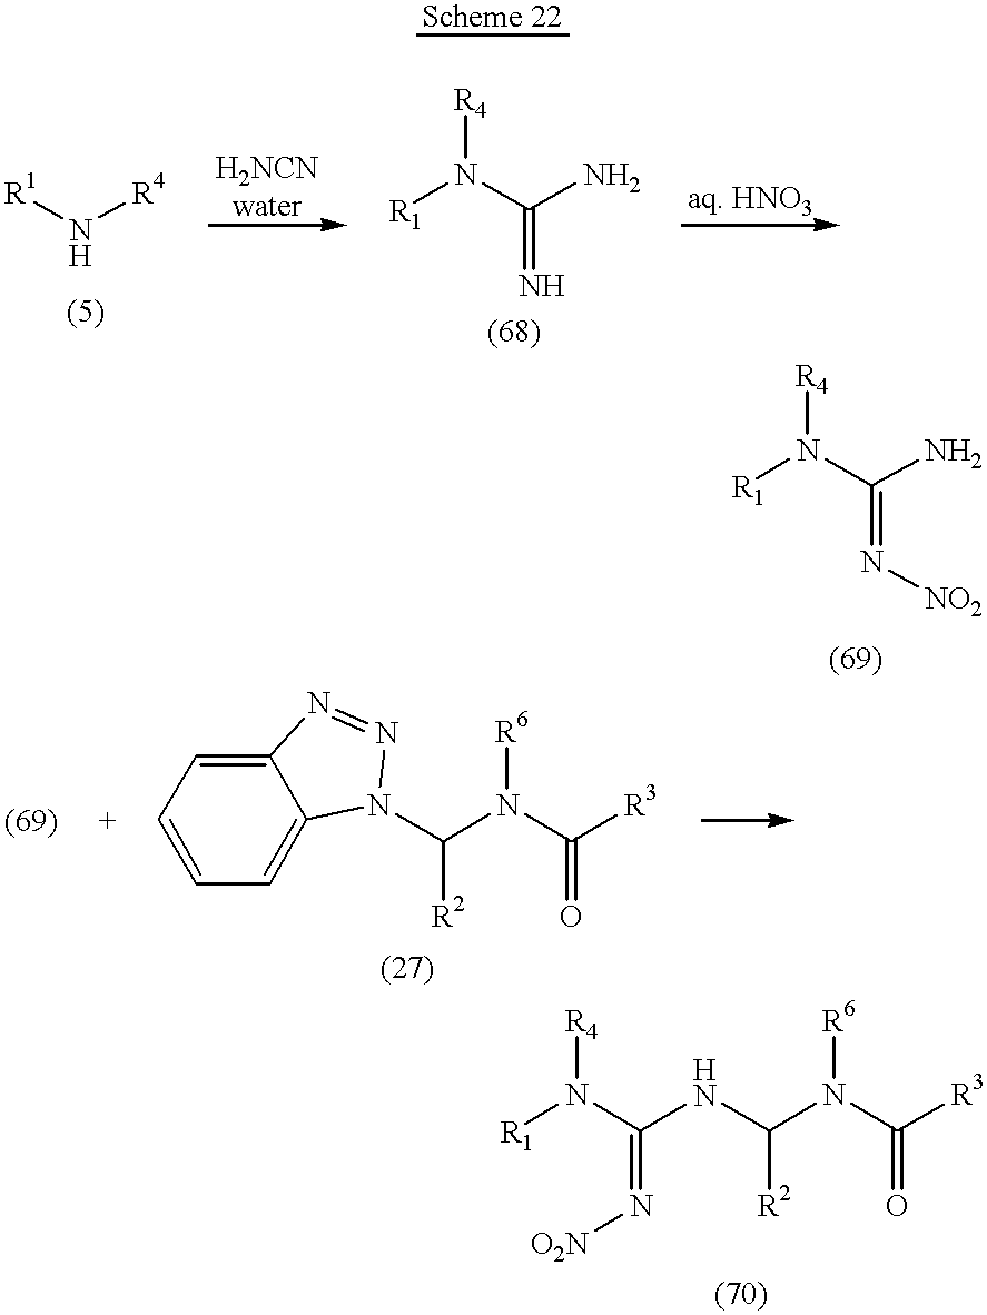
[R1]N[R4].[R1]N(C(N)=N)[R4].[R1]N(C(N)=N[NO2])[R4].C1=CC=C2C(=C1)N=NN2C(N(C([R3])=O)[R6])[R2].[R1]N(C(=N[O2N])NC(N(C([R3])=O)[R6])[R2])[R4]
